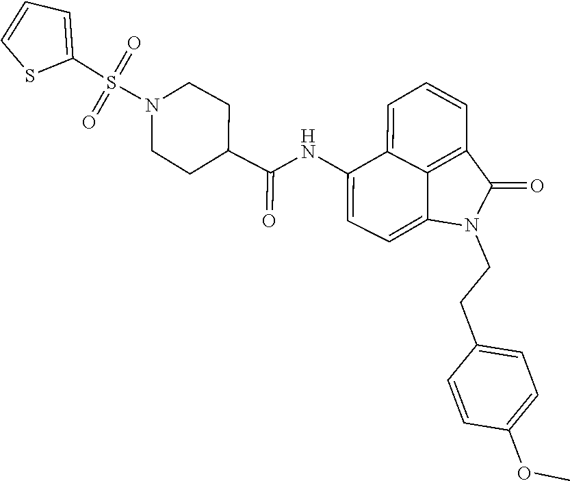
C1(S(N2CCC(C(=O)NC3=CC=C4C5=C(C=CC=C53)C(=O)N4CCC3=CC=C(OC)C=C3)CC2)(=O)=O)=CC=CS1
